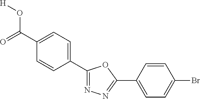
[H]OC(C1=CC=C(C2=NN=C(C3=CC=C(Br)C=C3)O2)C=C1)=O
